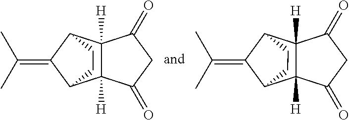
C12([H])C([H])(C(=O)CC1=O)C1C(=C(C)C)C2CC1.C12([H])C([H])(C(=O)CC1=O)C1C(=C(C)C)C2CC1
